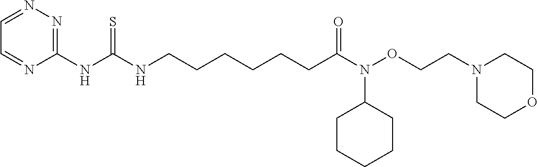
C1=NC(NC(NCCCCCCC(=O)N(OCCN2CCOCC2)C2CCCCC2)=S)=NN=C1
